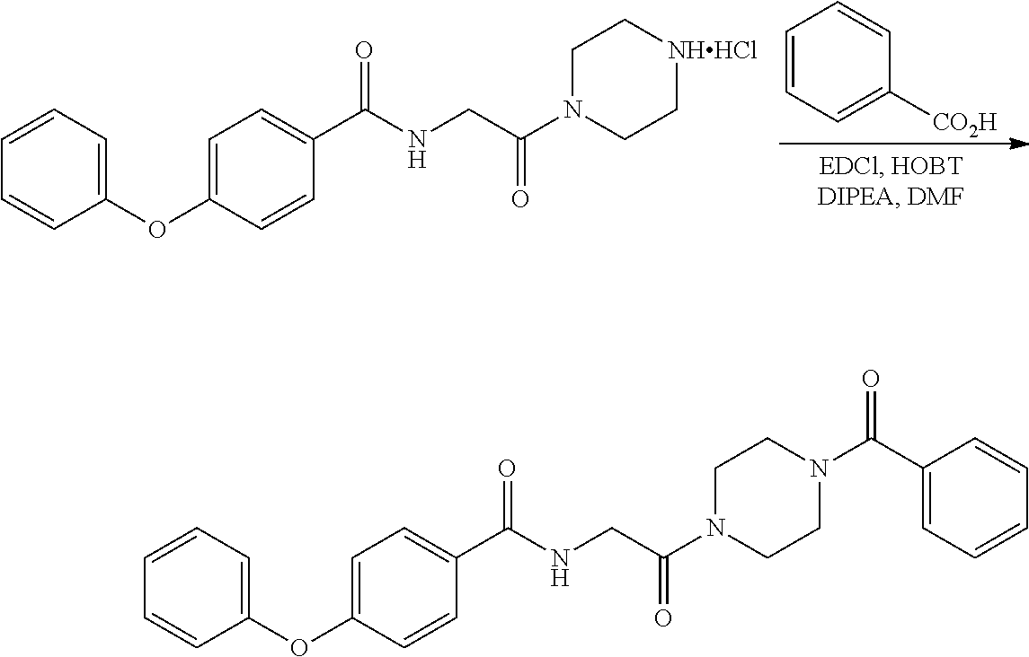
C1=CC=C([CO2H])C=C1.C1=CC=CC(OC2=CC=C(C(NCC(N3CC[NHHCl]CC3)=O)=O)C=C2)=C1.C1=CC=CC(OC2=CC=C(C(NCC(N3CCN(C(C4=CC=CC=C4)=O)CC3)=O)=O)C=C2)=C1
